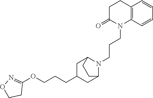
C12=C(C=CC=C1)N(CCCN1C3CC(CCCOC4=NOCC4)CC1CC3)C(=O)CC2
